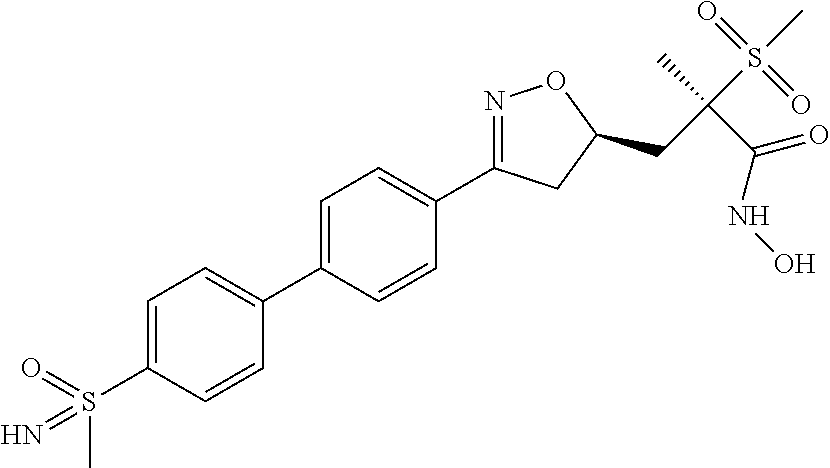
C1=C(C2=CC=C(S(=O)(C)=N)C=C2)C=CC(C2=NOC(CC(S(C)(=O)=O)(C)C(NO)=O)C2)=C1
